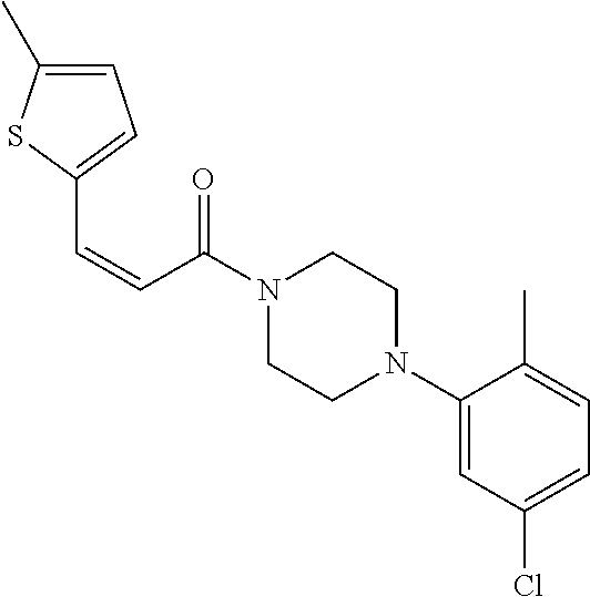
C1(N2CCN(C(=O)C=CC3=CC=C(C)S3)CC2)=CC(Cl)=CC=C1C
